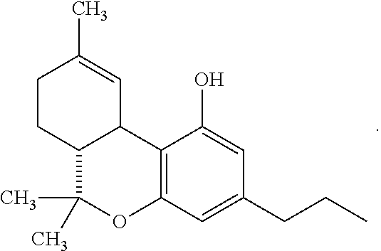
C12=C(C(O)=CC(CCC)=C1)C1C(C(C)(C)O2)CCC(C)=C1
